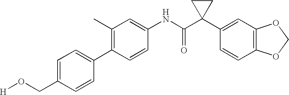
C1(NC(C2(C3=CC4=C(C=C3)OCO4)CC2)=O)=CC(C)=C(C2=CC=C(CO[H])C=C2)C=C1
